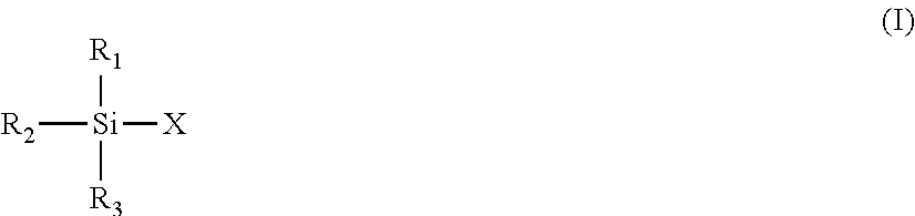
[R1][Si]([R3])([X])[R2]
